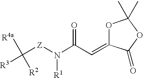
C([Z]N(C(C=C1C(=O)OC(C)(C)O1)=O)[R1])([R4a])([R2])[R3]
